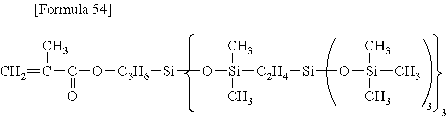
C=C(C(=O)O[C3H6][Si]O[Si]([C2H4][Si]O[Si](C)(C)C)(C)C)C
